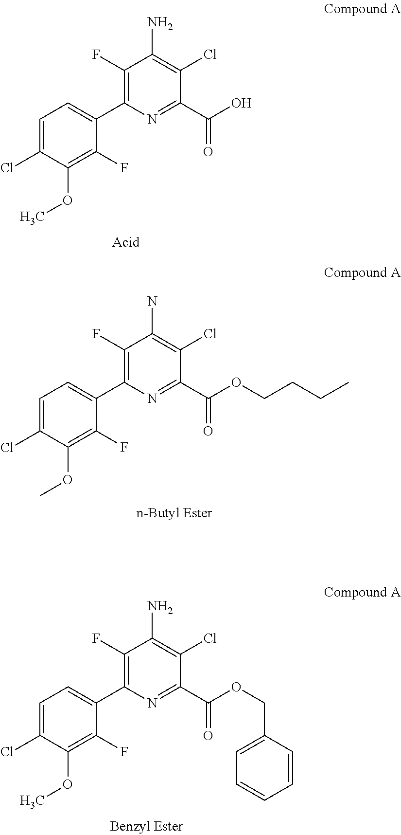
C1(F)=C(C2=CC=C(Cl)C(OC)=C2F)N=C(C(=O)O)C(Cl)=C1N.C1(F)=C(C2=CC=C(Cl)C(OC)=C2F)N=C(C(=O)OCCCC)C(Cl)=C1N.C1(F)=C(C2=CC=C(Cl)C(OC)=C2F)N=C(C(=O)OCC2=CC=CC=C2)C(Cl)=C1N
